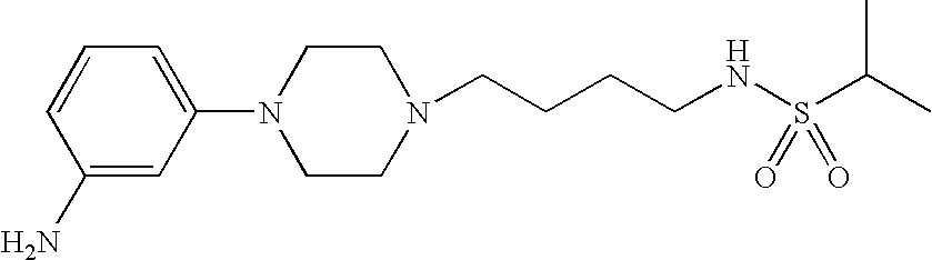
C1(N)=CC(N2CCN(CCCCNS(C(C)C)(=O)=O)CC2)=CC=C1
